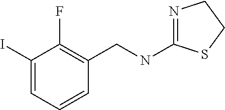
N1=C(NCC2=C(F)C(I)=CC=C2)SCC1
